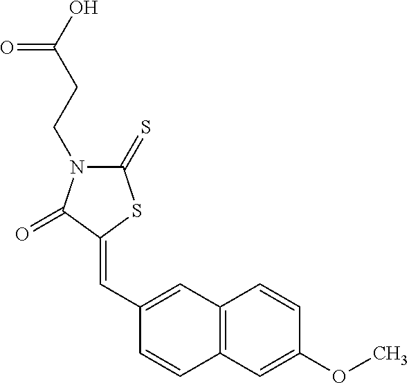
C1(=S)N(CCC(O)=O)C(=O)C(=CC2=CC3=C(C=C2)C=C(OC)C=C3)S1
